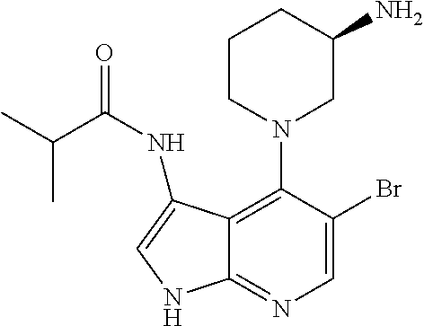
C1=C(Br)C(N2CC(N)CCC2)=C2C(=N1)NC=C2NC(=O)C(C)C
